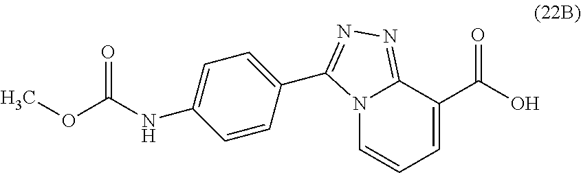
N12C=CC=C(C(=O)O)C1=NN=C2C1=CC=C(NC(OC)=O)C=C1
